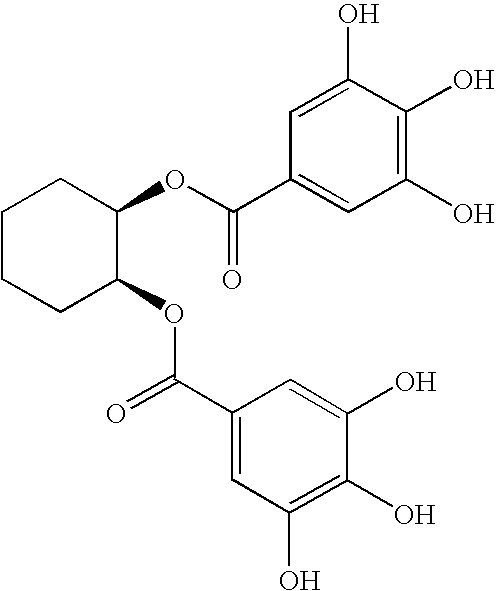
C1C(OC(C2=CC(O)=C(O)C(O)=C2)=O)C(OC(C2=CC(O)=C(O)C(O)=C2)=O)CCC1
